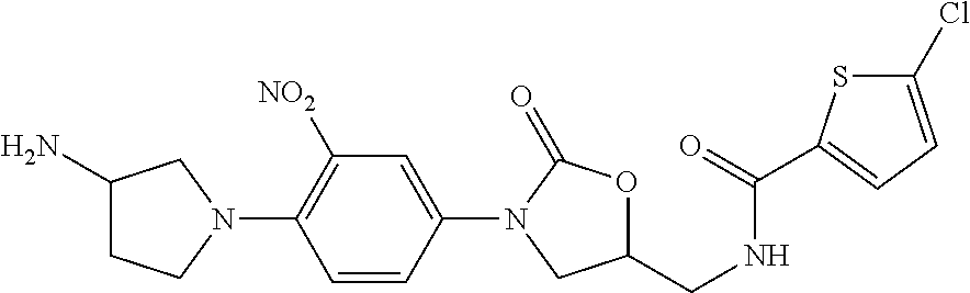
C1(N)CCN(C2=C([NO2])C=C(N3CC(CNC(=O)C4=CC=C(Cl)S4)OC3=O)C=C2)C1
